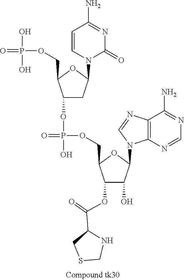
O(C1C(O)C(N2C3=C(C(N)=NC=N3)N=C2)OC1COP(O)(OC1CC(N2C(=O)N=C(N)C=C2)OC1COP(O)(O)=O)=O)C(=O)C1CSCN1
